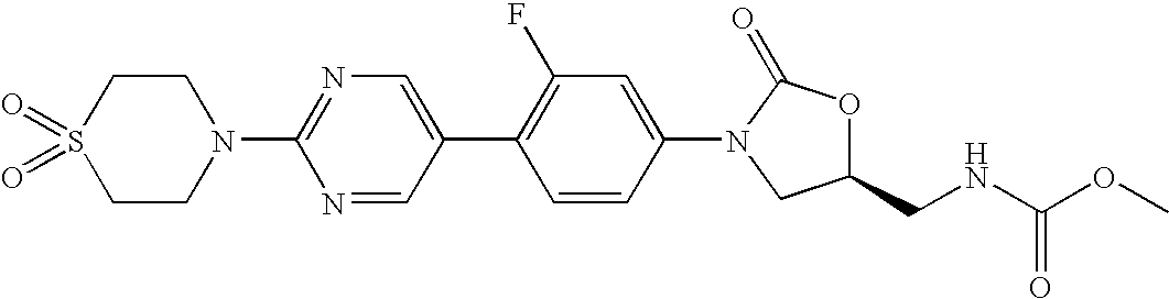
C1CN(C2=NC=C(C3=C(F)C=C(N4C(=O)OC(CNC(=O)OC)C4)C=C3)C=N2)CCS1(=O)=O
